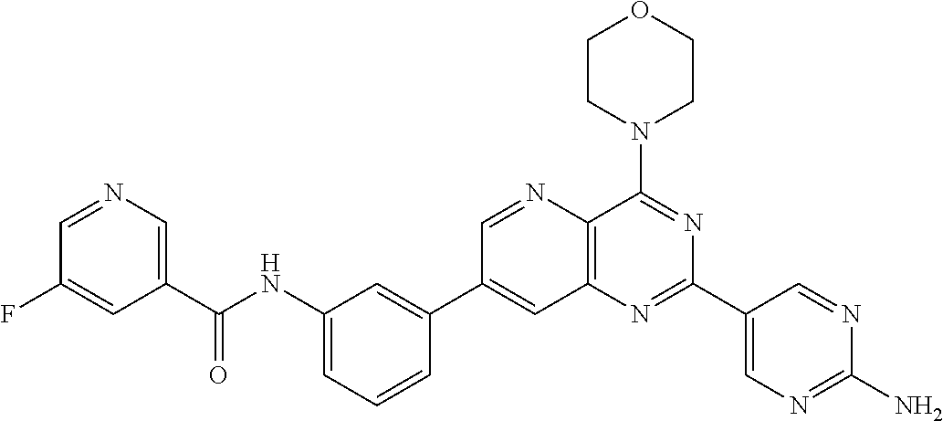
C1=CC(C2=CC3=C(C(N4CCOCC4)=NC(C4=CN=C(N)N=C4)=N3)N=C2)=CC(NC(C2=CN=CC(F)=C2)=O)=C1
